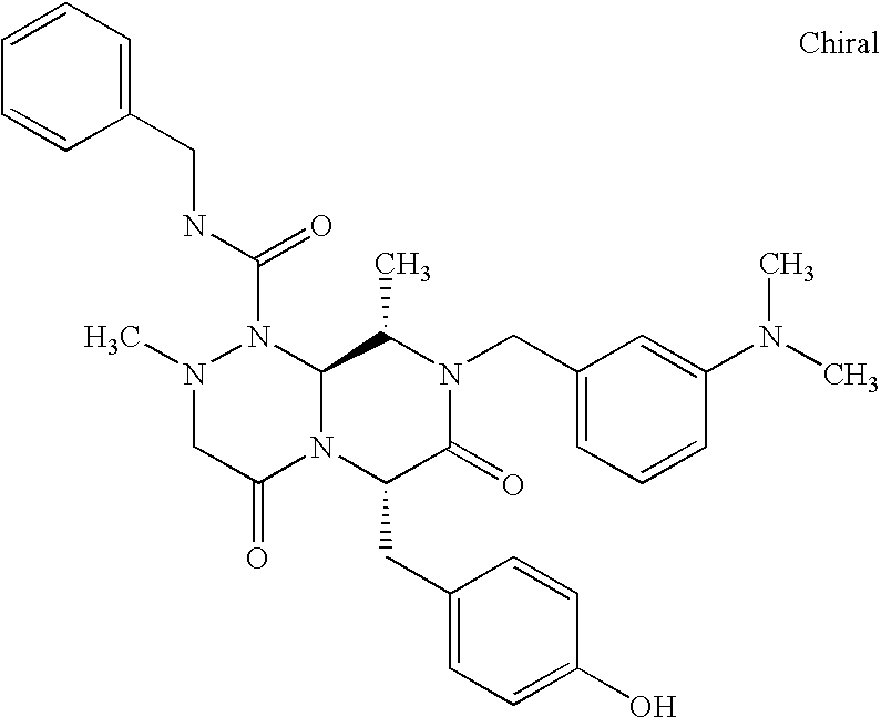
CN1CC(=O)N2C(N1C(NCC1=CC=CC=C1)=O)C(C)N(CC1=CC=CC(N(C)C)=C1)C(=O)C2CC1=CC=C(O)C=C1
